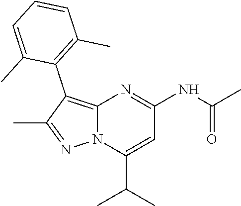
C12=C(C3=C(C)C=CC=C3C)C(C)=NN1C(C(C)C)=CC(NC(C)=O)=N2
